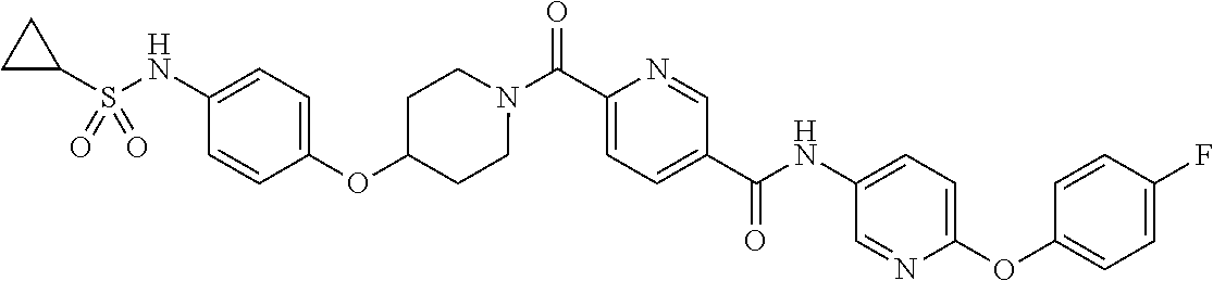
N(C(C1=CC=C(C(=O)N2CCC(OC3=CC=C(NS(C4CC4)(=O)=O)C=C3)CC2)N=C1)=O)C1=CC=C(OC2=CC=C(F)C=C2)N=C1
